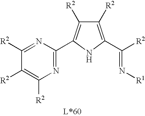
N1=C(C2=C([R2])C([R2])=C(C(=N[R1])[R2])N2)N=C([R2])C([R2])=C1[R2]
